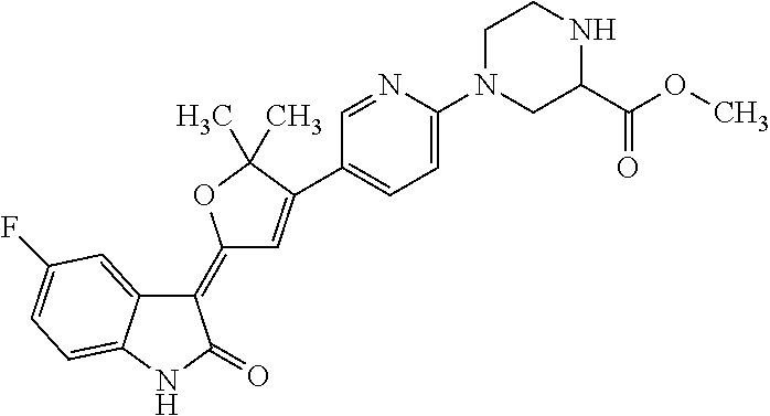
C1(=C2C=C(C3=CC=C(N4CC(C(OC)=O)NCC4)N=C3)C(C)(C)O2)C2=CC(F)=CC=C2NC1=O
